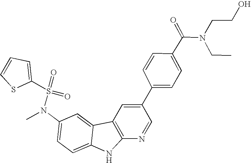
N(C1=CC=C2C(=C1)C1=C(N2)N=CC(C2=CC=C(C(N(CC)CCO)=O)C=C2)=C1)(C)S(=O)(=O)C1=CC=CS1
